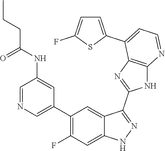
C1=NC=C(C2=C(F)C=C3C(=C2)C(C2=NC4=C(N2)N=CC=C4C2=CC=C(F)S2)=NN3)C=C1NC(CCC)=O
